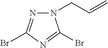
N1(CC=C)N=C(Br)N=C1Br
